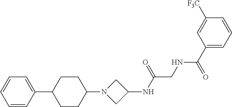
C1=CC(C2CCC(N3CC(NC(CNC(C4=CC=CC([F3C])=C4)=O)=O)C3)CC2)=CC=C1
